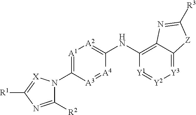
[A1]1=C(N2C([R2])=NC([R1])=[X]2)[A3]=[A4]C(NC2=C3C(=[Y3][Y2]=[Y1]2)[Z]C([R3])=N3)=[A2]1
